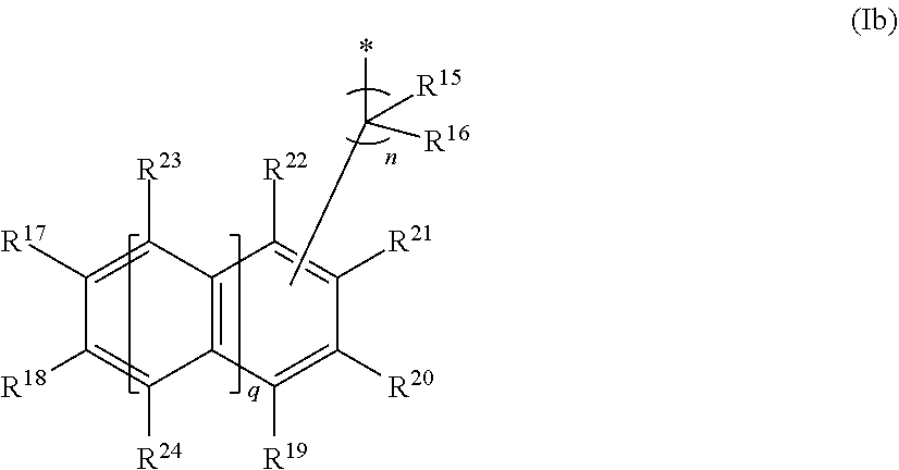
C12=C(C([R19])=C([R20])C([R21])=C1[R22])C([R24])=C([R18])C([R17])=C2[R23].CC(*)([R15])[R16]
